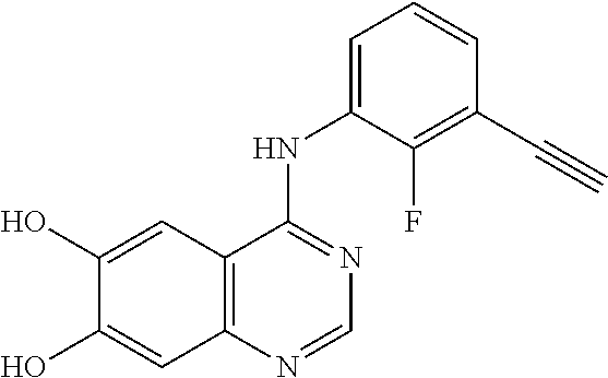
C1(O)=CC2=C(C=C1O)N=CN=C2NC1=CC=CC(C#C)=C1F
